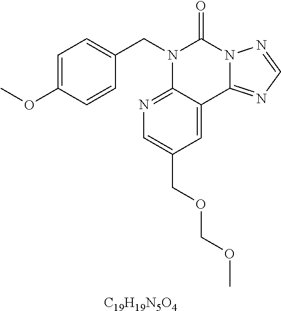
[C19H19N5O4].C1=C(OC)C=CC(CN2C3=NC=C(COCOC)C=C3C3=NC=NN3C2=O)=C1
